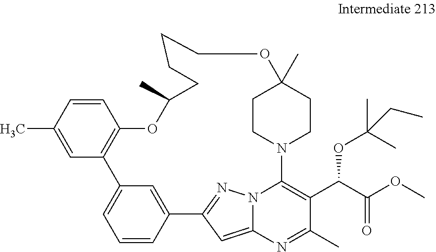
C1(C)=CC2=C(C=C1)OC(C)CCCCOC1(C)CCN(C3=C(C(C(OC)=O)OC(C)(C)CC)C(C)=NC4=CC(=NN43)C3=CC2=CC=C3)CC1
